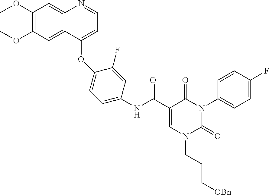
C1(OC)=C(OC)C=C2C(=C1)N=CC=C2OC1=CC=C(NC(C2=CN(CCC[OBn])C(=O)N(C3=CC=C(F)C=C3)C2=O)=O)C=C1F
